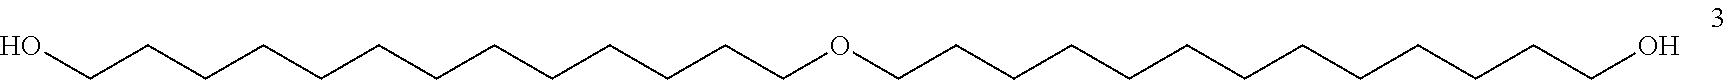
OCCCCCCCCCCCCCOCCCCCCCCCCCCCO
